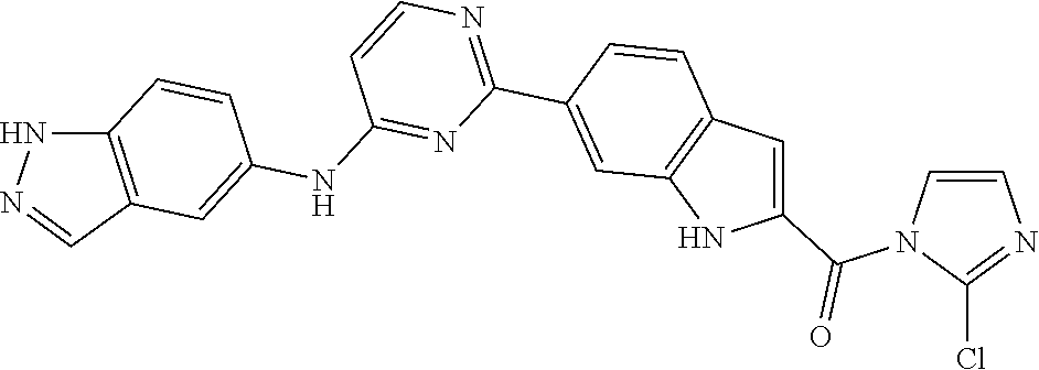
C1(C2=CC3=C(C=C(C(N4C=CN=C4Cl)=O)N3)C=C2)=NC=CC(NC2=CC3=C(NN=C3)C=C2)=N1
